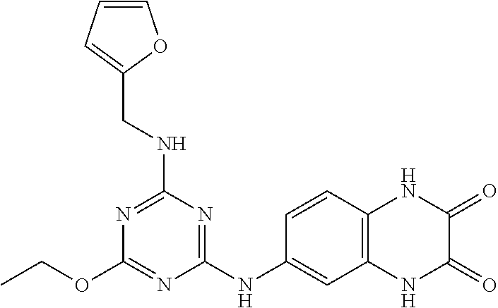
C(OC1=NC(NC2=CC3=C(C=C2)NC(=O)C(=O)N3)=NC(NCC2=CC=CO2)=N1)C
